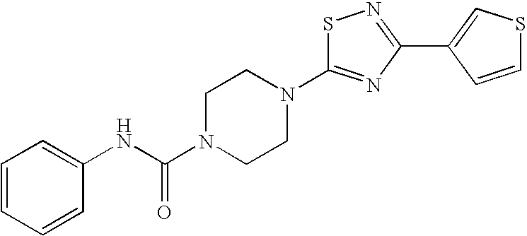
S1C(N2CCN(C(NC3=CC=CC=C3)=O)CC2)=NC(C2=CSC=C2)=N1
